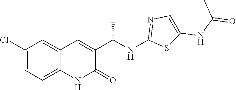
C1=C2C(=CC=C1Cl)NC(=O)C(C(NC1=NC=C(NC(=O)C)S1)C)=C2
